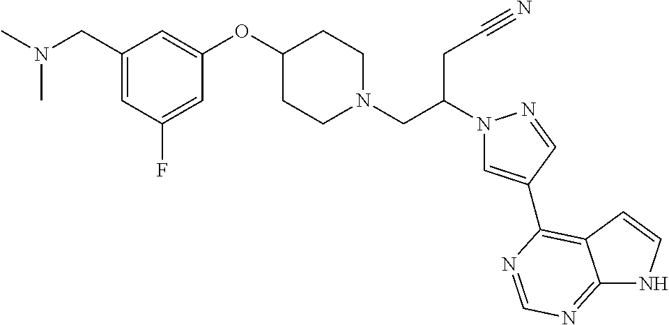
C1(CN(C)C)=CC(F)=CC(OC2CCN(CC(N3C=C(C4=C5C(=NC=N4)NC=C5)C=N3)CC#N)CC2)=C1
